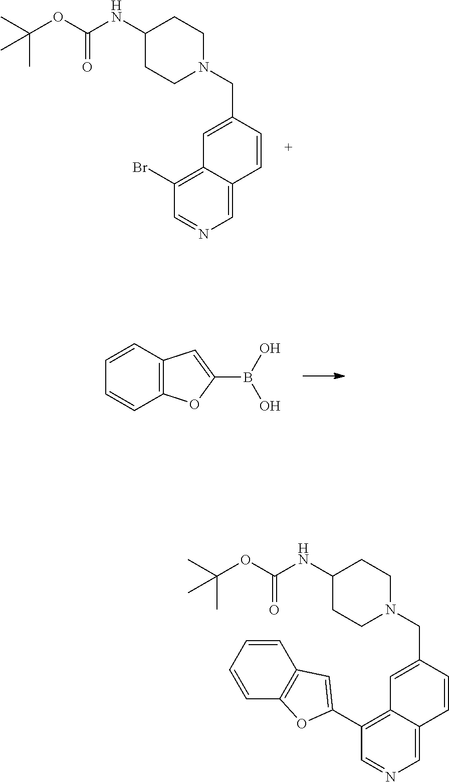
C1(Br)=C2C(=CN=C1)C=CC(CN1CCC(NC(OC(C)(C)C)=O)CC1)=C2.C1=CC2=C(C=C1)OC(B(O)O)=C2.C1(C2=CC3=C(O2)C=CC=C3)=C2C(=CN=C1)C=CC(CN1CCC(NC(OC(C)(C)C)=O)CC1)=C2
